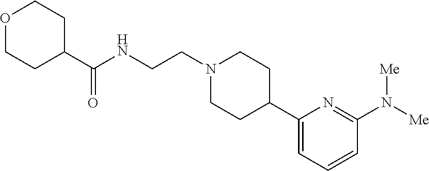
C1(C2CCN(CCNC(C3CCOCC3)=O)CC2)=CC=CC(N([Me])[Me])=N1
